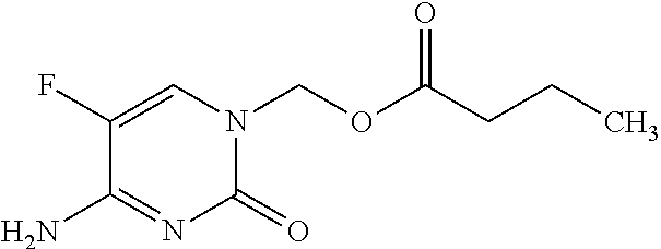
C1(=O)N(COC(CCC)=O)C=C(F)C(N)=N1
